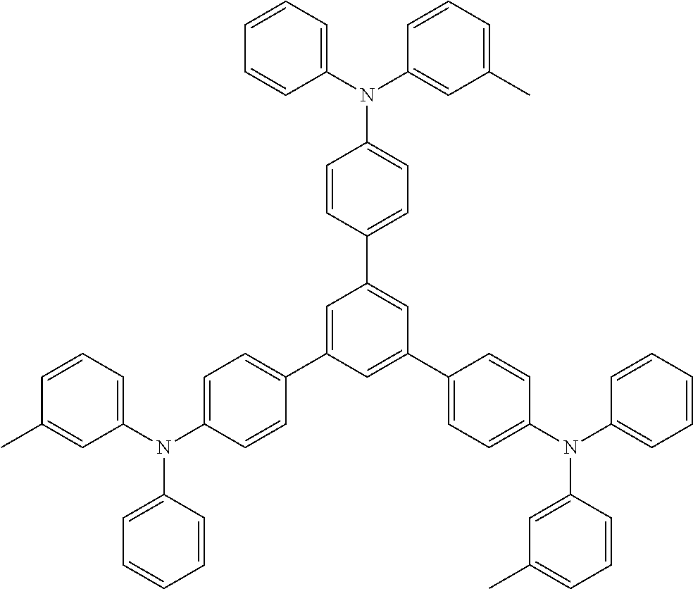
C1=CC=C(N(C2=CC=CC=C2)C2=CC=C(C3=CC(C4=CC=C(N(C5=CC=CC=C5)C5=CC(C)=CC=C5)C=C4)=CC(C4=CC=C(N(C5=CC(C)=CC=C5)C5=CC=CC=C5)C=C4)=C3)C=C2)C=C1C
